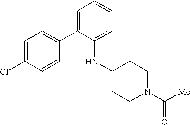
C1=C(C2=CC=C(Cl)C=C2)C(NC2CCN(C([Me])=O)CC2)=CC=C1
